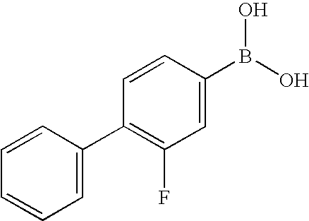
C1(C2=C(F)C=C(B(O)O)C=C2)=CC=CC=C1
